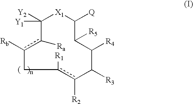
C1([Y2])([Y1])[X1]C([Q])C([R5])C([R4])C([R3])c([R2])c([R1])Cc([Rb])c1[Ra]
